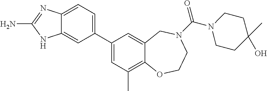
C12=CC=C(C3=CC(C)=C4C(=C3)CN(C(=O)N3CCC(O)(C)CC3)CCO4)C=C1NC(N)=N2
